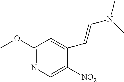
C1(OC)=NC=C([NO2])C(C=CN(C)C)=C1
